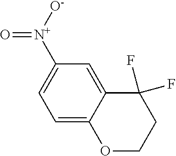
C1=C2C(=CC([N+]([O-])=O)=C1)C(F)(F)CCO2
